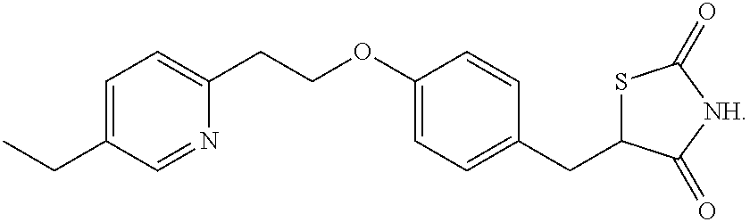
C1=C(CC)C=NC(CCOC2=CC=C(CC3SC(=O)[NH]C3=O)C=C2)=C1
